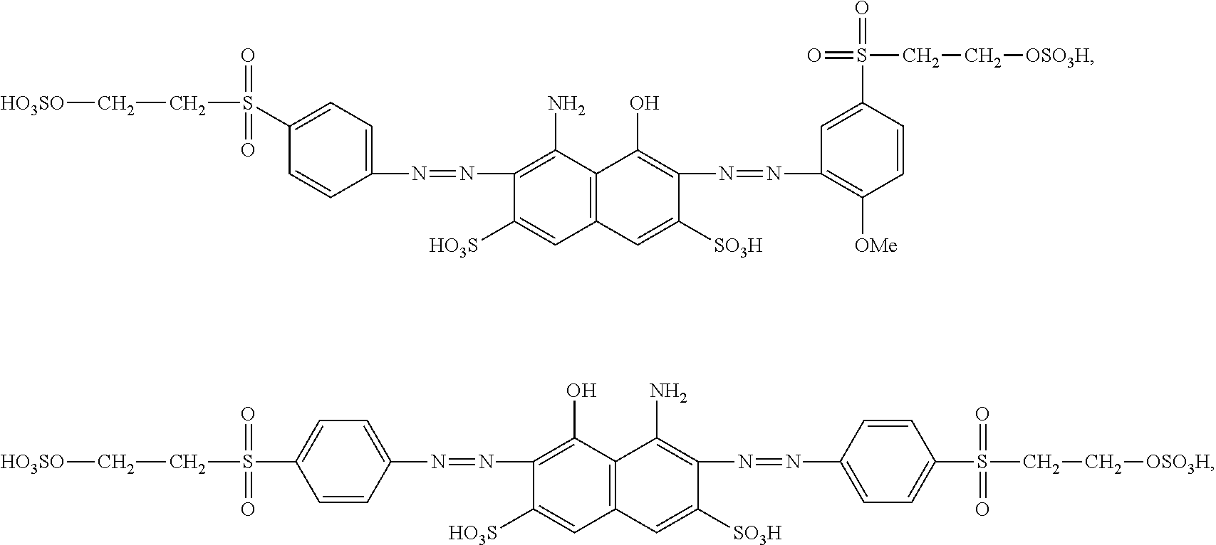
C1(N=NC2=C(O)C3=C(C=C2[HO3S])C=C([SO3H])C(N=NC2=CC=C(S(=O)(=O)CC[OSO3H])C=C2)=C3N)=CC=C(S(=O)(=O)CC[HO3SO])C=C1.N(=NC1=C(N)C2=C(C=C1[HO3S])C=C([SO3H])C(N=NC1=C([OMe])C=CC(S(=O)(=O)CC[OSO3H])=C1)=C2O)C1=CC=C(S(=O)(=O)CC[HO3SO])C=C1
